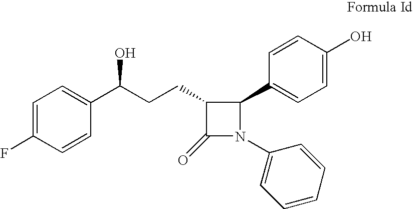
C1=C(F)C=CC(C(CCC2C(C3=CC=C(O)C=C3)N(C3=CC=CC=C3)C2=O)O)=C1
